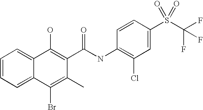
C12=CC=CC=C1C(Br)=C(C)C(C(NC1=C(Cl)C=C(S(C(F)(F)F)(=O)=O)C=C1)=O)=C2O
